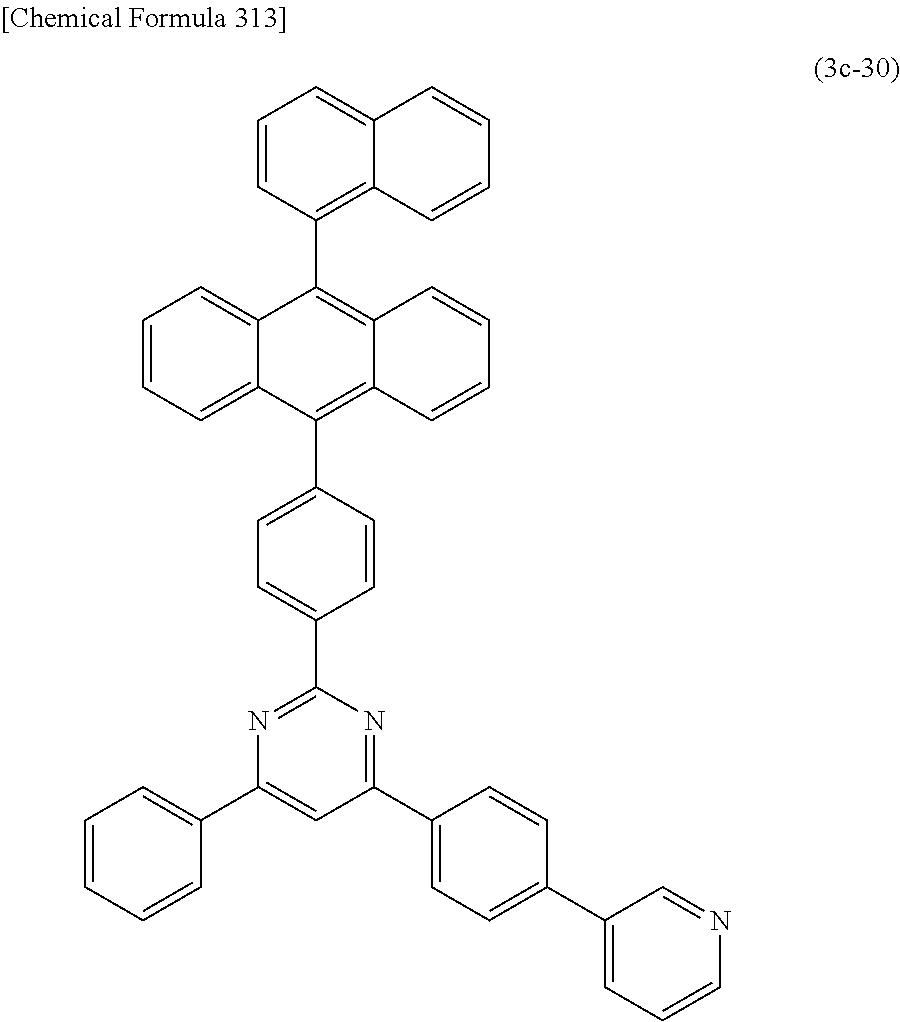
C1=CC=C2C(=C1)C(C1=C3C(=CC=C1)C=CC=C3)=C1C(=C2C2=CC=C(C3=NC(C4=CC=CC=C4)=CC(C4=CC=C(C5=CC=CN=C5)C=C4)=N3)C=C2)C=CC=C1
